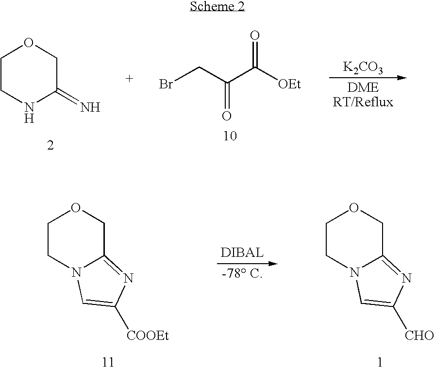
C1CNC(=N)CO1.BrCC(C([OEt])=O)=O.[K2CO3].C1CN2C(=NC([CHO])=C2)CO1.C1CN2C(=NC([COOEt])=C2)CO1
